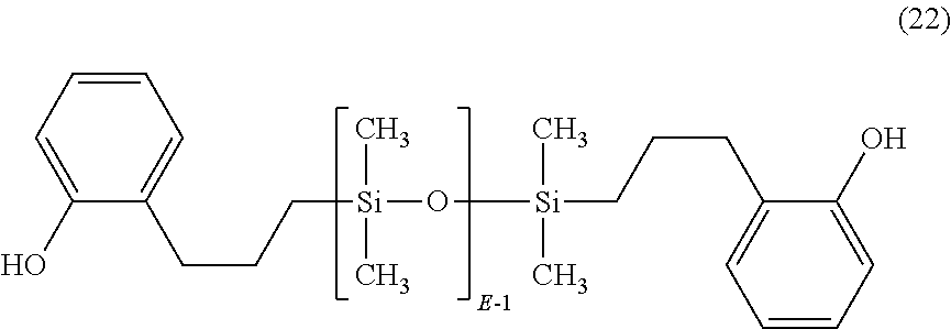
C1=CC=C(O)C(CCC[Si](O[Si](CCCC2=CC=CC=C2O)(C)C)(C)C)=C1
